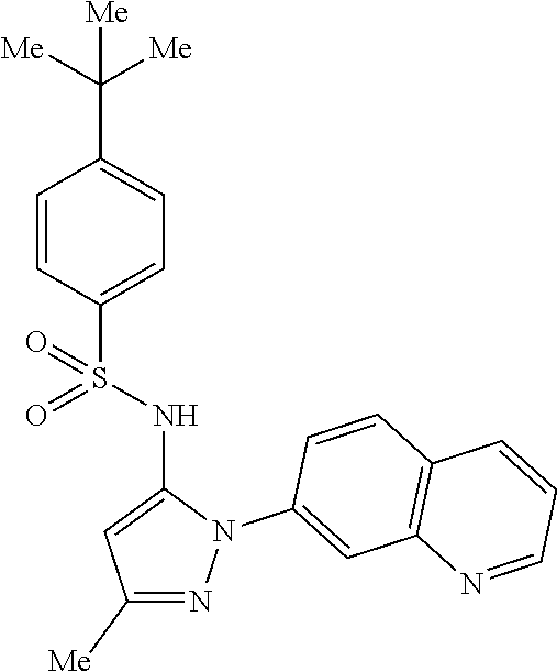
C1=CC(S(NC2=CC([Me])=NN2C2=CC3=C(C=C2)C=CC=N3)(=O)=O)=CC=C1C([Me])([Me])[Me]
